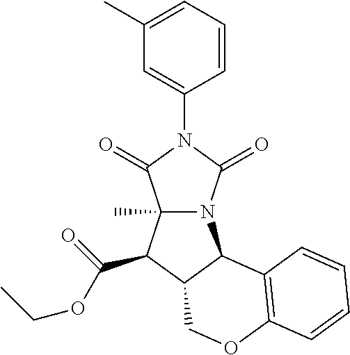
C1=C(C)C=C(N2C(=O)N3C(C)(C2=O)C(C(OCC)=O)C2C3C3=C(OC2)C=CC=C3)C=C1
